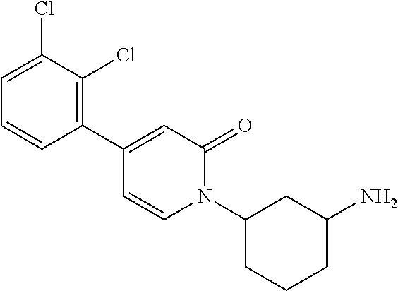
C1(Cl)=CC=CC(C2=CC(=O)N(C3CCCC(N)C3)C=C2)=C1Cl
